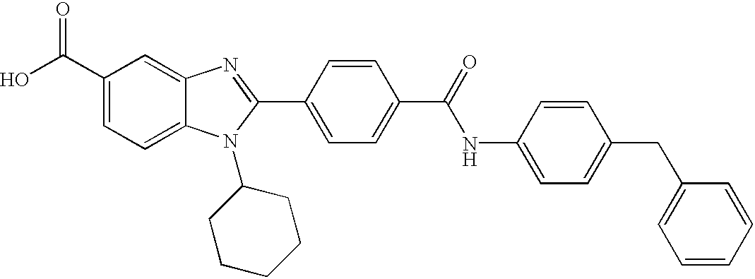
C1(C(O)=O)=CC=C2C(=C1)N=C(C1=CC=C(C(=O)NC3=CC=C(CC4=CC=CC=C4)C=C3)C=C1)N2C1CCCCC1
